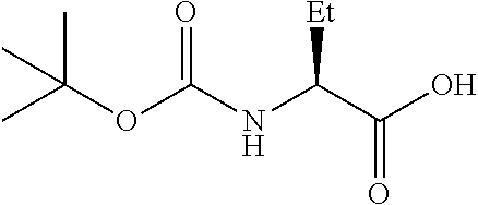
CC(OC(NC(C(O)=O)[Et])=O)(C)C
